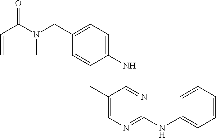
N(C1=NC=C(C)C(NC2=CC=C(CN(C(C=C)=O)C)C=C2)=N1)C1=CC=CC=C1
